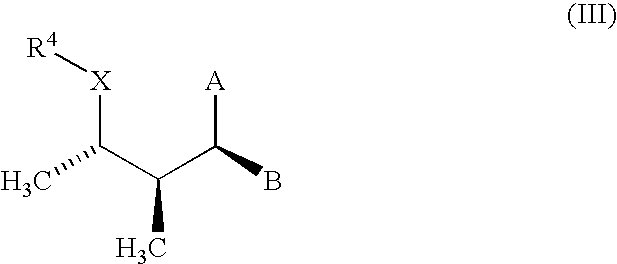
[X](C(C(C([A])B)C)C)[R4]
